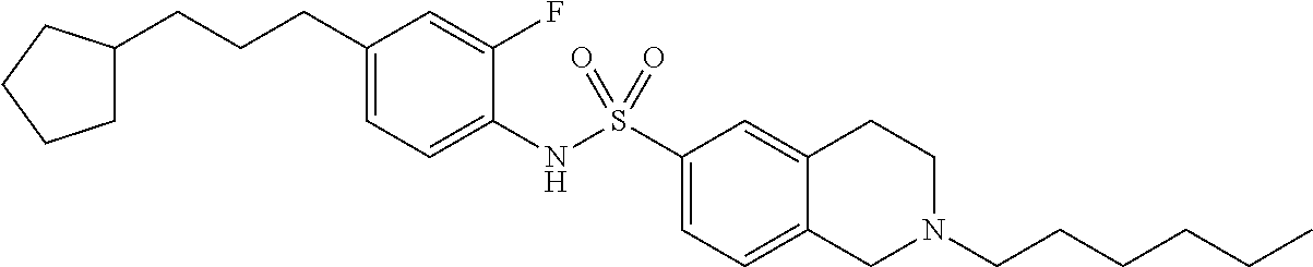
C1(CCCC2CCCC2)=CC=C(NS(C2=CC=C3C(=C2)CCN(CCCCCC)C3)(=O)=O)C(F)=C1
